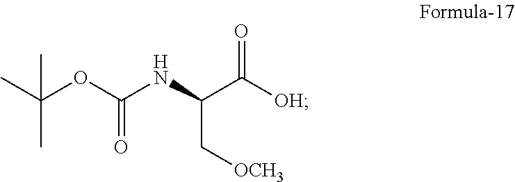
[OH]C(C(NC(OC(C)(C)C)=O)C[OCH3])=O
